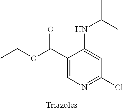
C1(C(OCC)=O)=CN=C(Cl)C=C1NC(C)C
